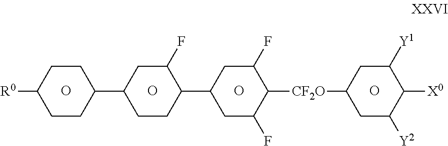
O.O.O.C1CC(C2CCC(C3CC(F)C([CF2O]C4CC([Y2])C([X0])C([Y1])C4)C(F)C3)C(F)C2)CCC1[R0].O
